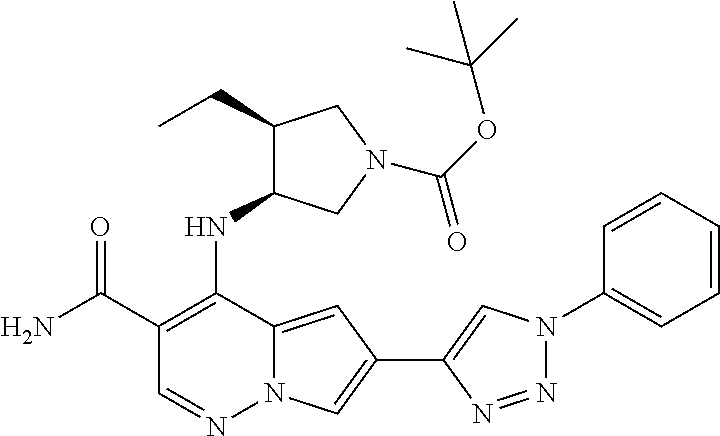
C1(C(N)=O)=C(NC2C(CC)CN(C(OC(C)(C)C)=O)C2)C2=CC(C3=CN(C4=CC=CC=C4)N=N3)=CN2N=C1
